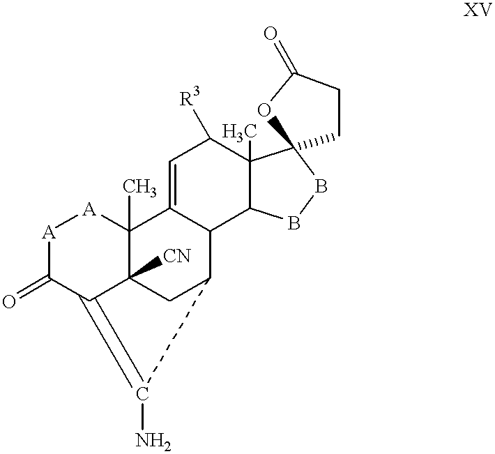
[A]1C(=O)C2=C(N)C3CC2([CN])C(C)([A]1)C1=CC([R3])C2(C)C(C31)BBC21CCC(=O)O1
